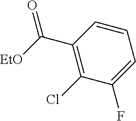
C1(C([EtO])=O)=C(Cl)C(F)=CC=C1
